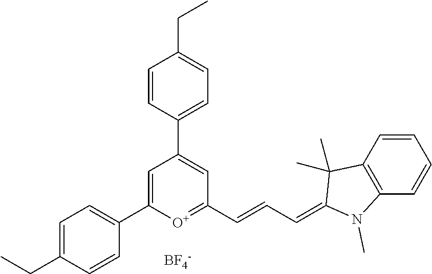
[BF4-].C1=C(C2=CC=C(CC)C=C2)[O+]=C(C=CC=C2N(C)C3=C(C2(C)C)C=CC=C3)C=C1C1=CC=C(CC)C=C1
